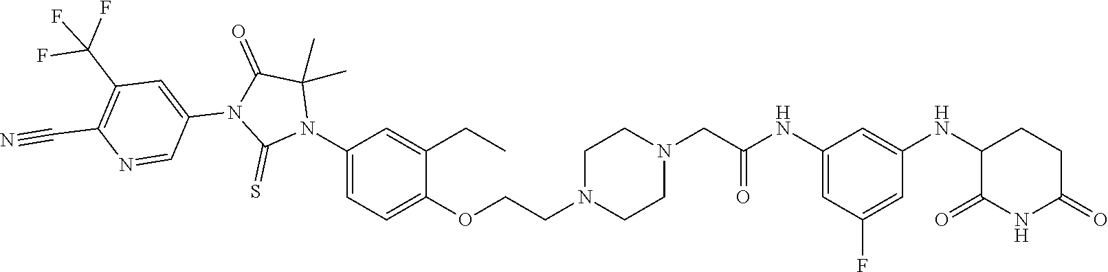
C1=C(NC(CN2CCN(CCOC3=CC=C(N4C(C)(C)C(=O)N(C5=CC(C(F)(F)F)=C(C#N)N=C5)C4=S)C=C3CC)CC2)=O)C=C(NC2C(=O)NC(=O)CC2)C=C1F
